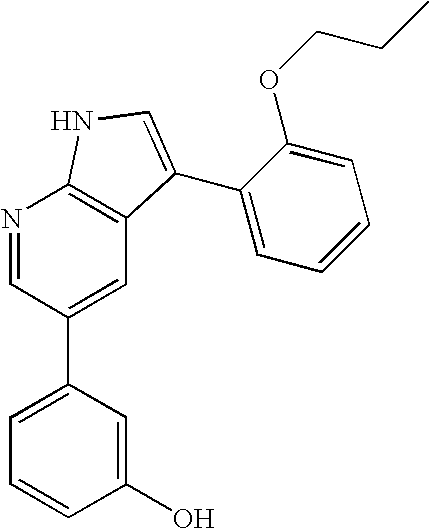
N1=CC(C2=CC=CC(O)=C2)=CC2=C1NC=C2C1=CC=CC=C1OCCC
